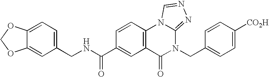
C1=C2C(=CC(CNC(C3=CC4=C(C=C3)N3C(=NN=C3)N(CC3=CC=C([CO2H])C=C3)C4=O)=O)=C1)OCO2
